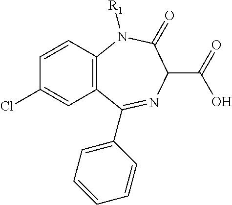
C12=C(C=CC(Cl)=C1)N([R1])C(=O)C(C(=O)O)N=C2C1=CC=CC=C1
